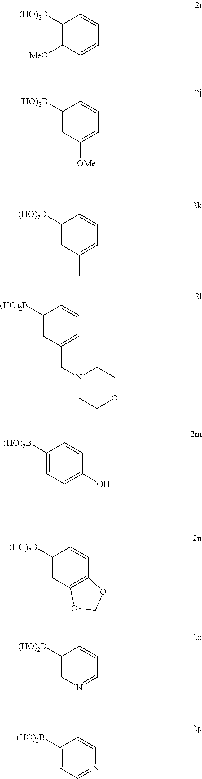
[(HO)2B]C1=C([MeO])C=CC=C1.[(HO)2B]C1=CC([OMe])=CC=C1.[(HO)2B]C1=CC(C)=CC=C1.[(HO)2B]C1=CC(CN2CCOCC2)=CC=C1.[(HO)2B]C1=CC=C(O)C=C1.[(HO)2B]C1=CC2=C(C=C1)OCO2.[(HO)2B]C1=CN=CC=C1.[(HO)2B]C1=CC=NC=C1
